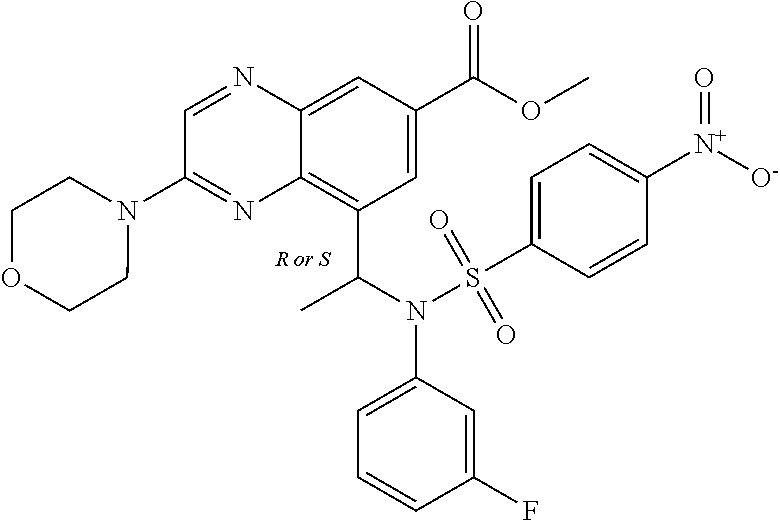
C1=C(C(OC)=O)C=C2C(=C1C(N(C1=CC=CC(F)=C1)S(C1=CC=C([N+]([O-])=O)C=C1)(=O)=O)C)N=C(N1CCOCC1)C=N2
